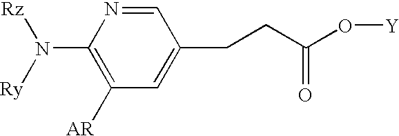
C1([AR])=C(N([Ry])[Rz])N=CC(CCC(O[Y])=O)=C1
